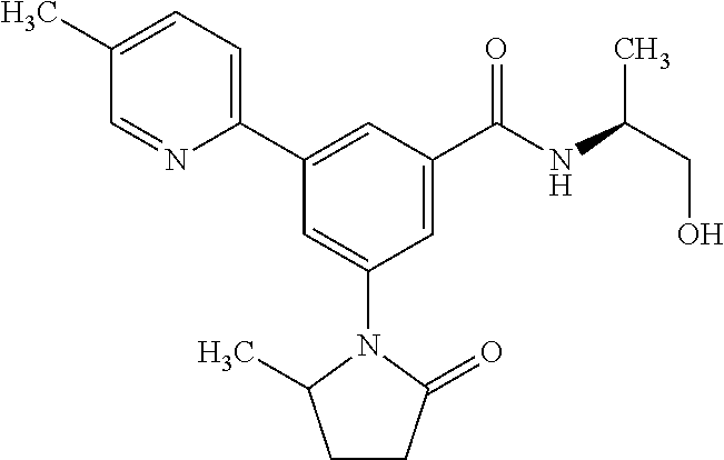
C1(C)=CC=C(C2=CC(C(NC(CO)C)=O)=CC(N3C(C)CCC3=O)=C2)N=C1
